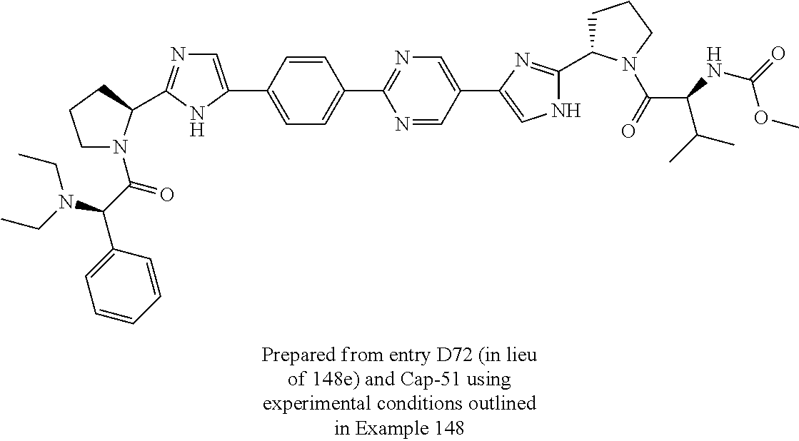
C1(C2=CN=C(C3N(C(C(N(CC)CC)C4=CC=CC=C4)=O)CCC3)N2)=CC=C(C2=NC=C(C3=CNC(C4CCCN4C(=O)C(NC(=O)OC)C(C)C)=N3)C=N2)C=C1
